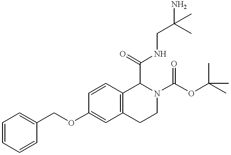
C(OC1=CC2=C(C=C1)C(C(=O)NCC(N)(C)C)N(C(OC(C)(C)C)=O)CC2)C1=CC=CC=C1
